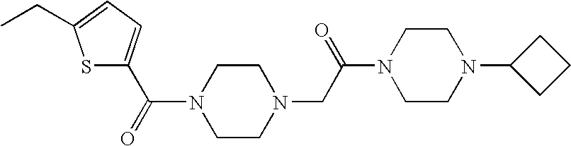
N1(C(=O)C2=CC=C(CC)S2)CCN(CC(N2CCN(C3CCC3)CC2)=O)CC1
